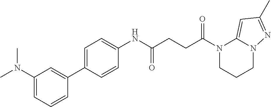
N1(C(=O)CCC(=O)NC2=CC=C(C3=CC(N(C)C)=CC=C3)C=C2)CCCN2C1=CC(C)=N2
